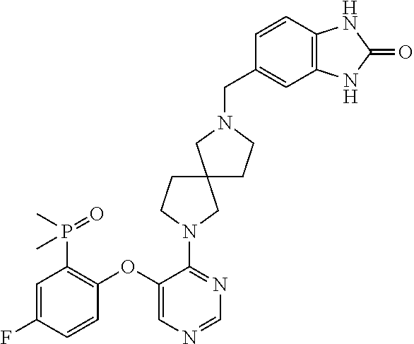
N1(CC2=CC3=C(C=C2)NC(=O)N3)CCC2(C1)CCN(C1=NC=NC=C1OC1=C(P(C)(=O)C)C=C(F)C=C1)C2
